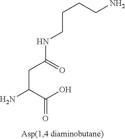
NC(C(O)=O)CC(NCCCCN)=O
